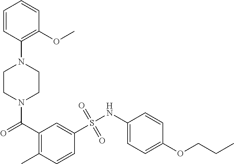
C1=CC(N2CCN(C(C3=C(C)C=CC(S(NC4=CC=C(OCCC)C=C4)(=O)=O)=C3)=O)CC2)=C(OC)C=C1
